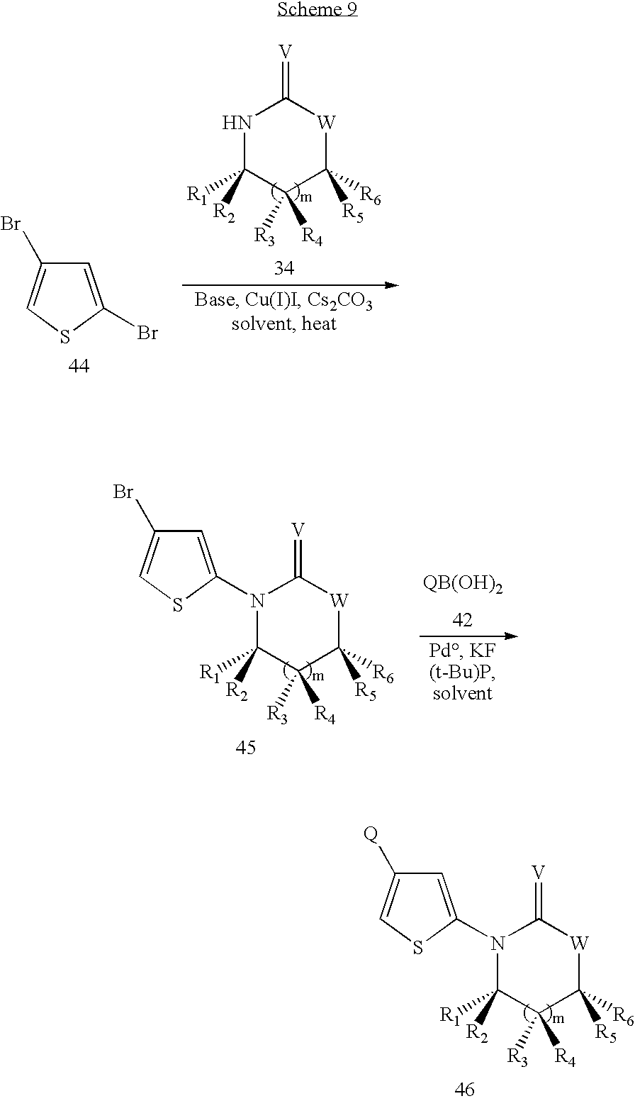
C1=C(Br)SC=C1Br.N1C([R1])([R2])C([R3])([R4])C([R6])([R5])[W]C1=[V].N1(C2=CC(Br)=CS2)C([R1])([R2])C([R3])([R4])C([R6])([R5])[W]C1=[V].N1(C2=CC([Q])=CS2)C([R1])([R2])C([R3])([R4])C([R6])([R5])[W]C1=[V]
